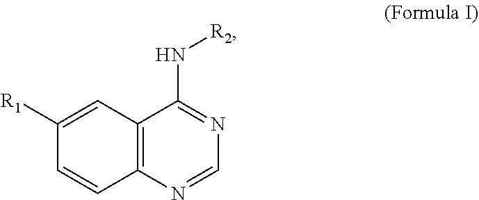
C12=C(N=CN=C1N[R2])C=CC([R1])=C2
